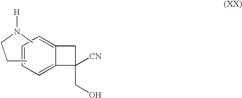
C1=CC=C2C(=C1)CC2(CO)[CN].C(CC)N(C)[H]
